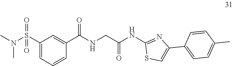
CN(S(=O)(C1=CC=CC(C(NCC(NC2=NC(C3=CC=C(C)C=C3)=CS2)=O)=O)=C1)=O)C
